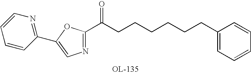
C1(CCCCCCC(=O)C2=NC=C(C3=NC=CC=C3)O2)=CC=CC=C1
